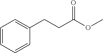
C1=CC=CC(CCC(OC)=O)=C1
